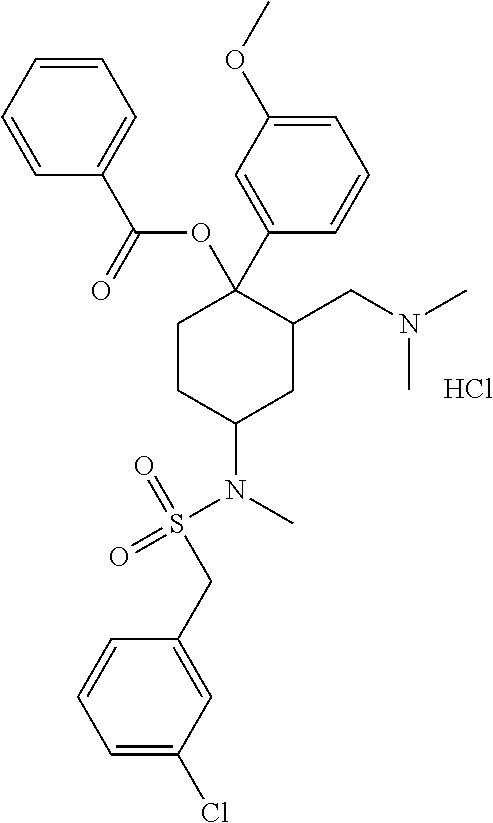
COC1=CC=CC(C2(OC(C3=CC=CC=C3)=O)CCC(N(C)S(=O)(CC3=CC(Cl)=CC=C3)=O)CC2CN(C)C)=C1.Cl
